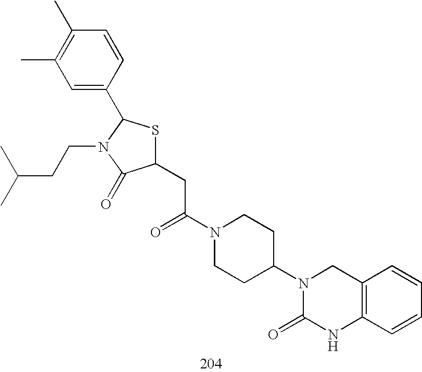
C1(CC(N2CCC(N3C(=O)NC4=C(C3)C=CC=C4)CC2)=O)SC(C2=CC(C)=C(C)C=C2)N(CCC(C)C)C1=O
